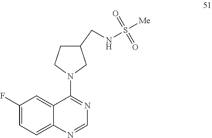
C1(F)=CC=C2C(=C1)C(N1CC(CNS([Me])(=O)=O)CC1)=NC=N2
